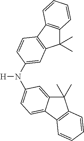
[H]N(C1=CC=C2C(=C1)C(C)(C)C1=C2C=CC=C1)C1=CC2=C(C3=C(C2(C)C)C=CC=C3)C=C1
